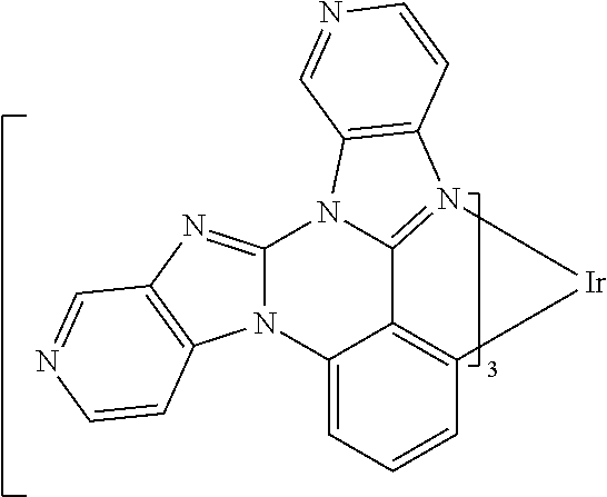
N12C(=NC3=C1C=CN=C3)N1C3=N(C4=C1C=NC=C4)[Ir]C1=C3C2=CC=C1
